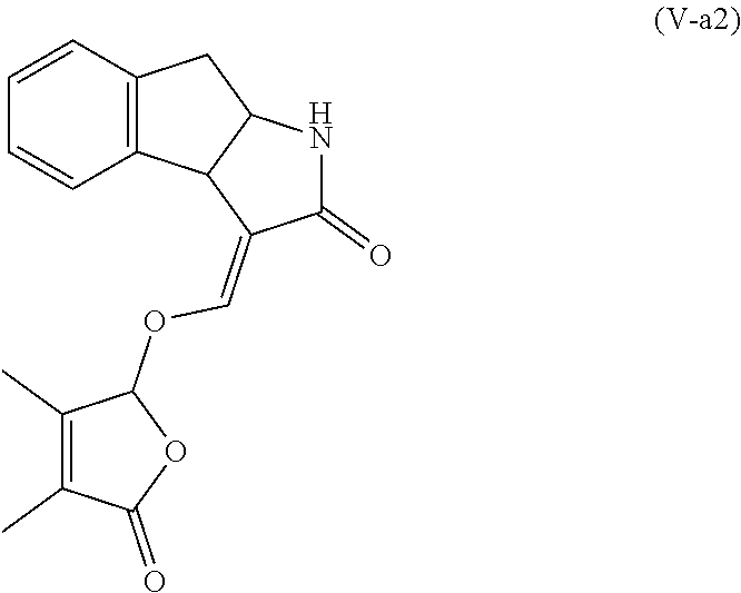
C12=C(C=CC=C1)CC1C2C(=COC2C(C)=C(C)C(=O)O2)C(=O)N1
